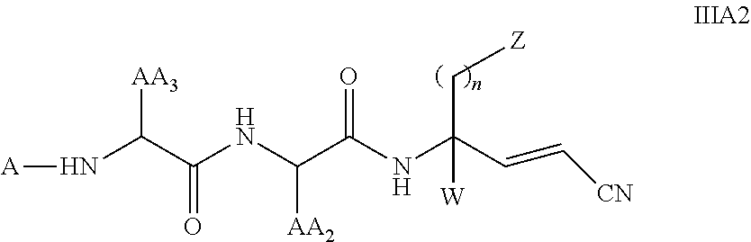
[A]NC(C(NC(C(=O)NC([W])(C=C[CN])C[Z])[AA2])=O)[AA3]
